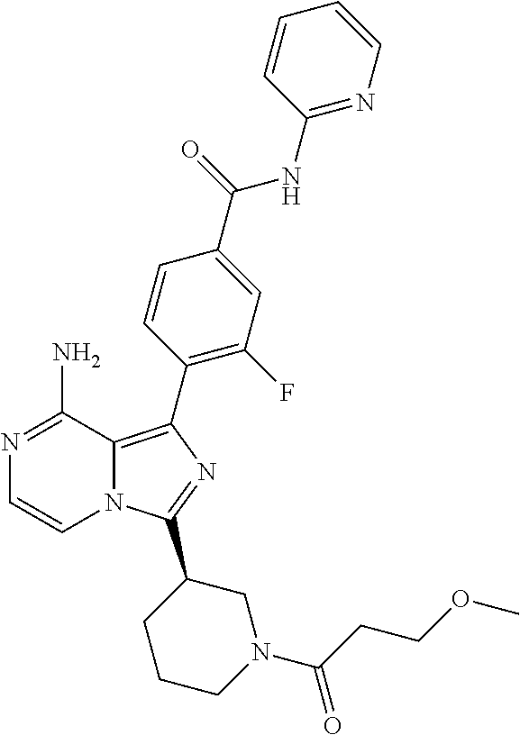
N1=C(N)C2=C(C3=C(F)C=C(C(=O)NC4=NC=CC=C4)C=C3)N=C(C3CCCN(C(CCOC)=O)C3)N2C=C1
